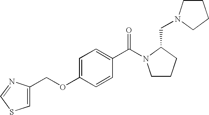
C1CCC(CN2CCCC2)N1C(C1=CC=C(OCC2=CSC=N2)C=C1)=O
